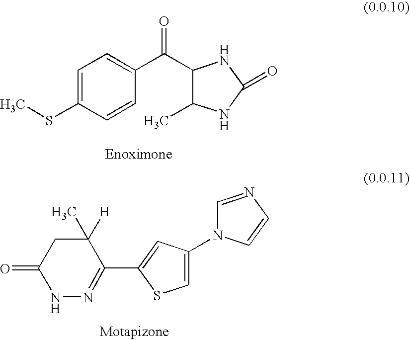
C1=C(SC)C=CC(C(C2C(C)NC(=O)N2)=O)=C1.N1N=C(C2=CC(N3C=NC=C3)=CS2)C(C)([H])CC1=O
